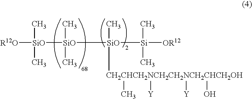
[SiO](C)(C)([R12O])[SiO]([SiO](C)([CH2CHCH2NCH2CH2NCH2CHCH2OH](C)([Y])([Y])O)[Si](C)(C)[OR12])(C)C
